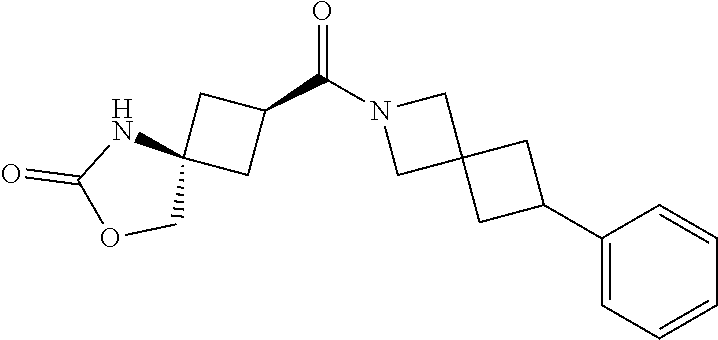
C1(C2CC3(C2)CN(C(C2CC4(C2)NC(=O)OC4)=O)C3)=CC=CC=C1
